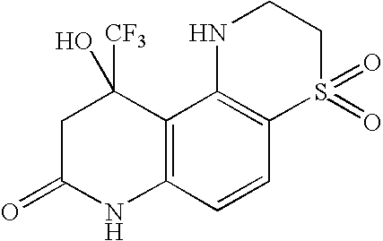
C12=C(C=CC3=C1NCCS3(=O)=O)NC(=O)CC2([CF3])O
